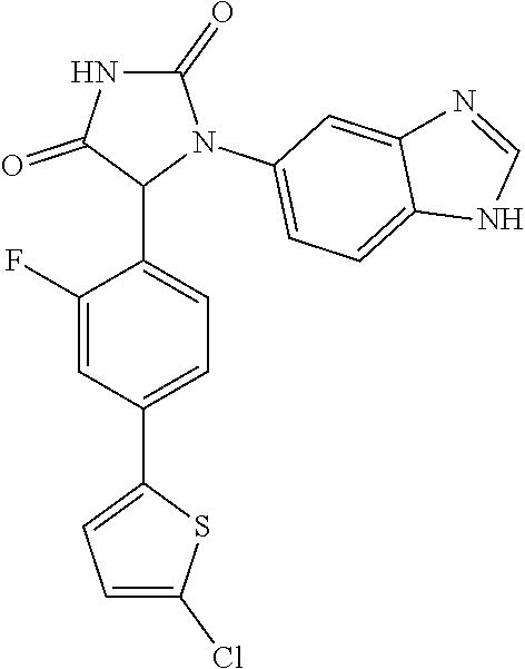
C1(F)=CC(C2=CC=C(Cl)S2)=CC=C1C1N(C2=CC=C3C(=C2)N=CN3)C(=O)NC1=O
